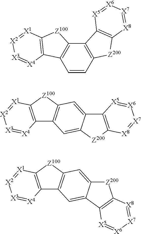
C1=CC2=C(C3=C1C1=C([Z100]3)[X1]=[X2][X3]=[X4]1)C1=C([Z200]2)[X8]=[X7][X6]=[X5]1.C12=C([Z100]C3=C1C=C1C(=C3)C3=C([Z200]1)[X8]=[X7][X6]=[X5]3)[X1]=[X2][X3]=[X4]2.C12=C([Z100]C3=C1C=C1C(=C3)[Z200]C3=C1[X5]=[X6][X7]=[X8]3)[X1]=[X2][X3]=[X4]2
